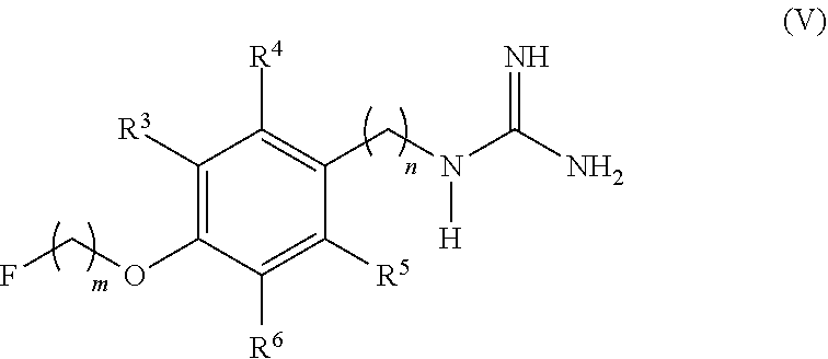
C1([R3])=C(OCF)C([R6])=C([R5])C(CN(C(N)=N)[H])=C1[R4]
